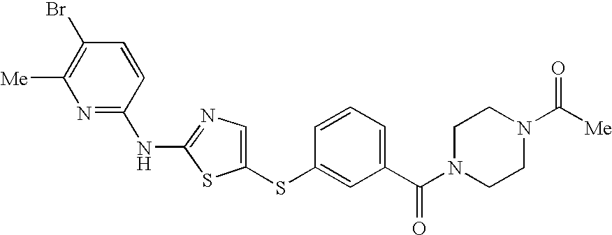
C1(SC2=CC(C(N3CCN(C([Me])=O)CC3)=O)=CC=C2)=CN=C(NC2=NC([Me])=C(Br)C=C2)S1
